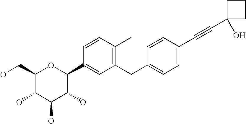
C1(CO)C(O)C(O)C(O)C(C2=CC(CC3=CC=C(C#CC4(O)CCC4)C=C3)=C(C)C=C2)O1
